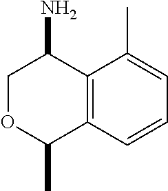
C1OC(C)C2=C(C1N)C(C)=CC=C2
